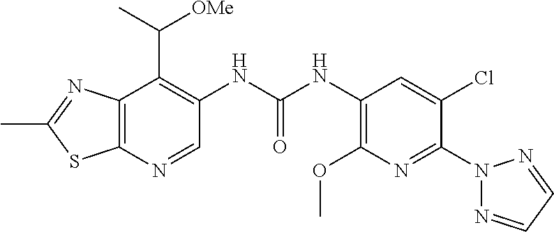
C1=NN(C2=NC(OC)=C(NC(NC3=C(C(C)[OMe])C4=C(SC(C)=N4)N=C3)=O)C=C2Cl)N=C1
